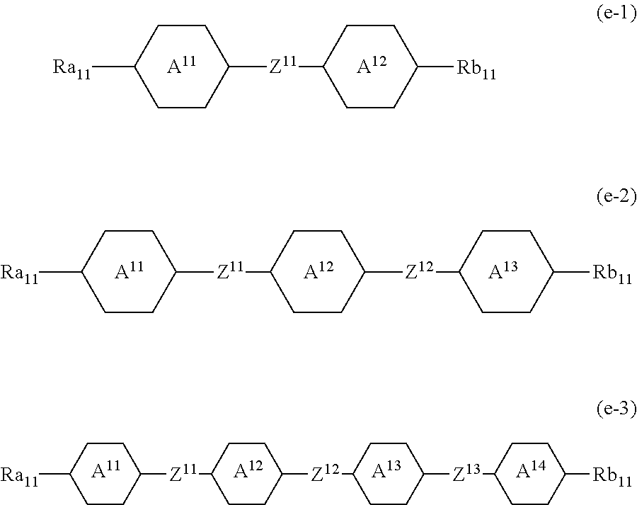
[Ra11]C1CCC([Z11]C2CCC([Rb11])CC2)CC1.[A12].[A11].[Ra11]C1CCC([Z11]C2CCC([Z12]C3CCC([Rb11])CC3)CC2)CC1.[A12].[A11].[A13].[A12].[A11].[A13].[Ra11]C1CCC([Z11]C2CCC([Z12]C3CCC([Z13]C4CCC([Rb11])CC4)CC3)CC2)CC1.[A14]
